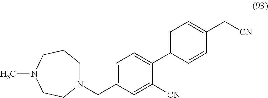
N1(CC2=CC=C(C3=CC=C(C[CN])C=C3)C([CN])=C2)CCCN(C)CC1
